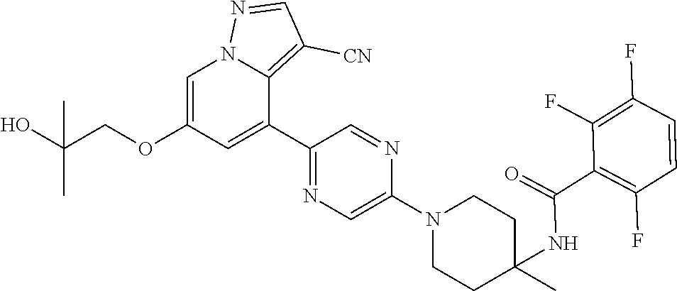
C1=C(OCC(O)(C)C)C=C(C2=NC=C(N3CCC(C)(NC(=O)C4=C(F)C=CC(F)=C4F)CC3)N=C2)C2=C([CN])C=NN12
